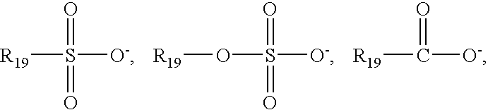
S(=O)(=O)([R19])[O-].S(=O)(=O)(O[R19])[O-].C(=O)([R19])[O-]
